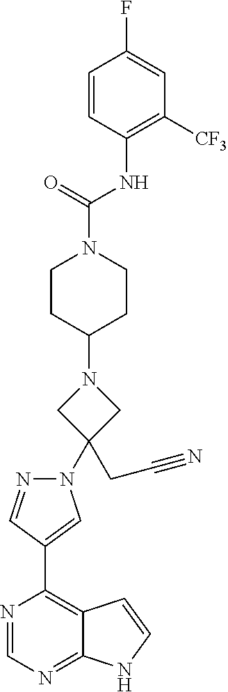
N(C1=C([CF3])C=C(F)C=C1)C(=O)N1CCC(N2CC(N3N=CC(C4=C5C(=NC=N4)NC=C5)=C3)(CC#N)C2)CC1
